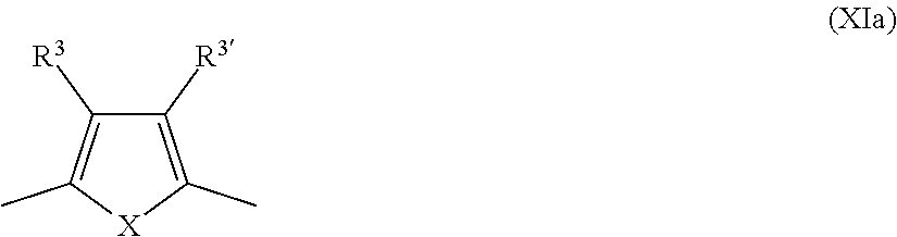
C1([R3])=C(C)[X]C(C)=C1[R3]
